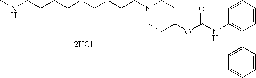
CNCCCCCCCCCN1CCC(OC(NC2=C(C3=CC=CC=C3)C=CC=C2)=O)CC1.[2HCl]
